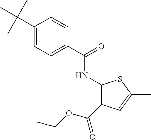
C1(C(C)(C)C)=CC=C(C(=O)NC2=C(C(OCC)=O)C=C(C)S2)C=C1
